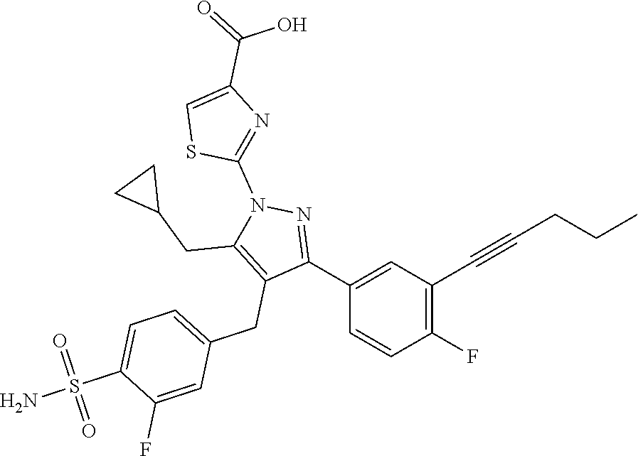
C1(C#CCCC)=C(F)C=CC(C2=NN(C3=NC(C(=O)O)=CS3)C(CC3CC3)=C2CC2=CC=C(S(N)(=O)=O)C(F)=C2)=C1
